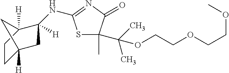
C1C2([H])CC(NC3=NC(=O)C(C(OCCOCCOC)(C)C)(C)S3)([H])C([H])(C1)C2
